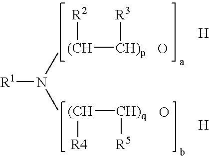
[R1]N(C)C.[(CH]([CH)p][R3])[R2].[(CH]([CH)q][R5])[R4].O.O.[H].[H]
